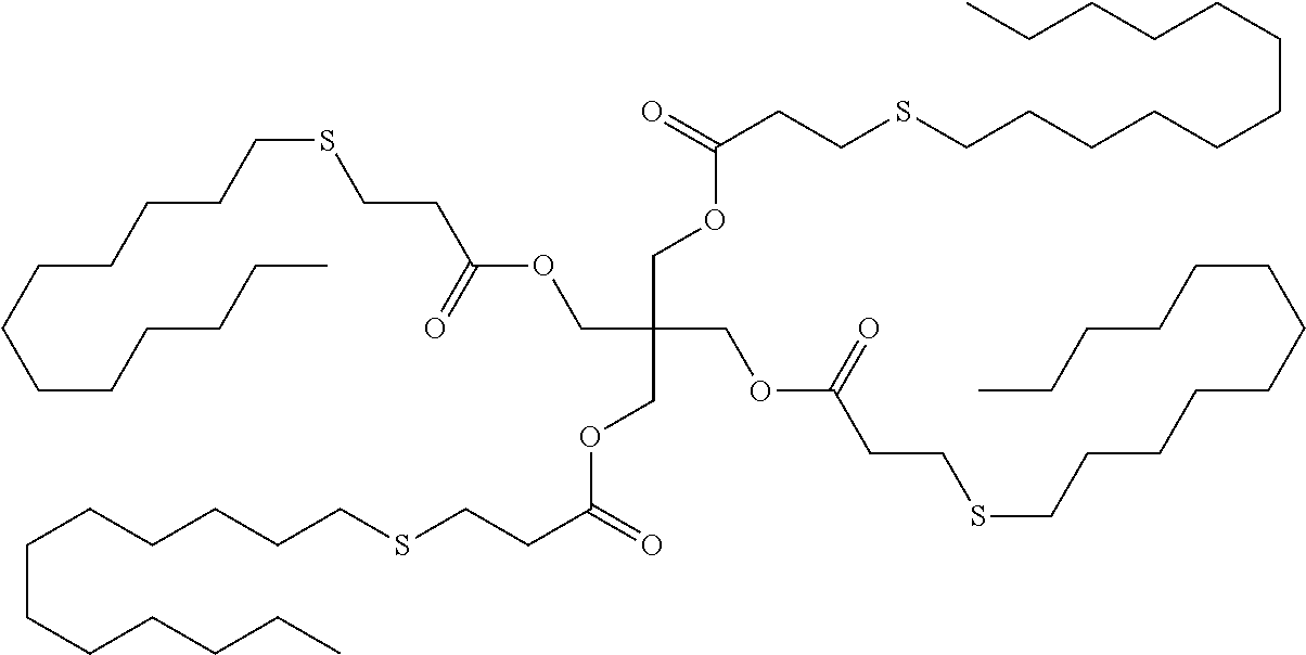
C(C(COC(CCSCCCCCCCCCCCC)=O)(COC(=O)CCSCCCCCCCCCCCC)COC(CCSCCCCCCCCCCCC)=O)OC(=O)CCSCCCCCCCCCCCC
